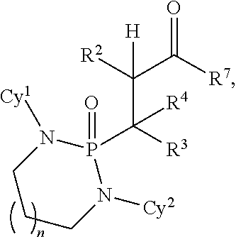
C(C([R3])([R4])P1(=O)N([Cy1])CCCN1[Cy2])(C([R7])=O)([R2])[H]
